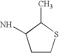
C1CSC(C)C1N
